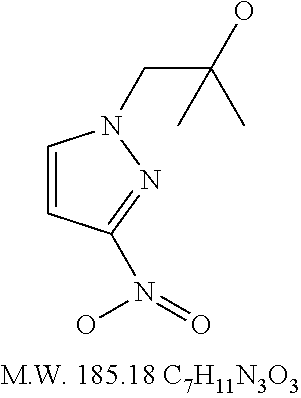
C1=CC(N(O)=O)=NN1CC(O)(C)C
